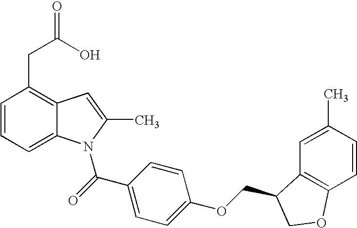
C1=CC=C2C(=C1CC(O)=O)C=C(C)N2C(C1=CC=C(OCC2C3=C(C=CC(C)=C3)OC2)C=C1)=O
